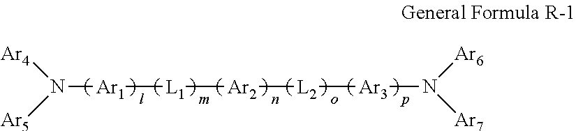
N([Ar1][L1][Ar2][L2][Ar3]N([Ar6])[Ar7])([Ar4])[Ar5]
